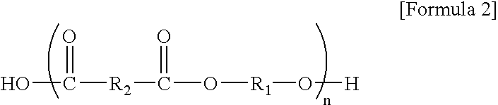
C(O)(=O)[R2]C(O[R1]O[H])=O
